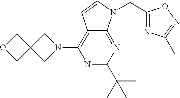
N1=C(C(C)(C)C)N=C2C(=C1N1CC3(C1)COC3)C=CN2CC1=NC(C)=NO1
